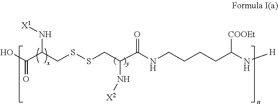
OC(C(CSSCC(C(NCCCCC(N[H])[COOEt])=O)N[X2])N[X1])=O
